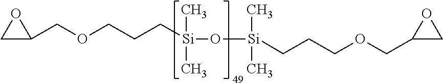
C1C(COCCC[Si](O[Si](CCCOCC2CO2)(C)C)(C)C)O1
